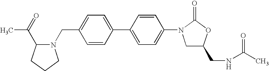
C1(CN2C(C(=O)C)CCC2)=CC=C(C2=CC=C(N3C(=O)OC(CNC(C)=O)C3)C=C2)C=C1
